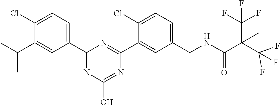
C1(C2=NC(O)=NC(C3=CC(CNC(=O)C(C(F)(F)F)(C)C(F)(F)F)=CC=C3Cl)=N2)=CC=C(Cl)C(C(C)C)=C1
